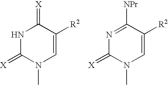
C1=C([R2])C(=[X])NC(=[X])N1C.C1=C([R2])C([NPr])=NC(=[X])N1C
